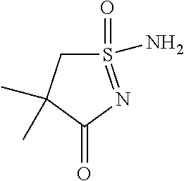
S1(=O)(N)=NC(=O)C(C)(C)C1
